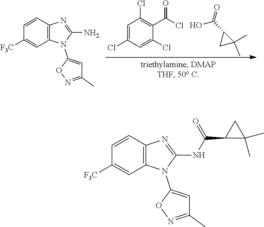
C1=C(Cl)C=C(Cl)C(C(Cl)=O)=C1Cl.OC(C1CC1(C)C)=O.C1=CC2=C(C=C1[F3C])N(C1=CC(C)=NO1)C(N)=N2.C1=CC2=C(C=C1[F3C])N(C1=CC(C)=NO1)C(NC(C1C(C)(C)C1)=O)=N2
